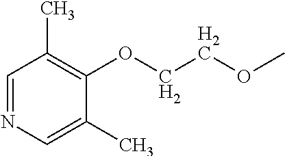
C1=NC=C(C)C(OCCOC)=C1C
